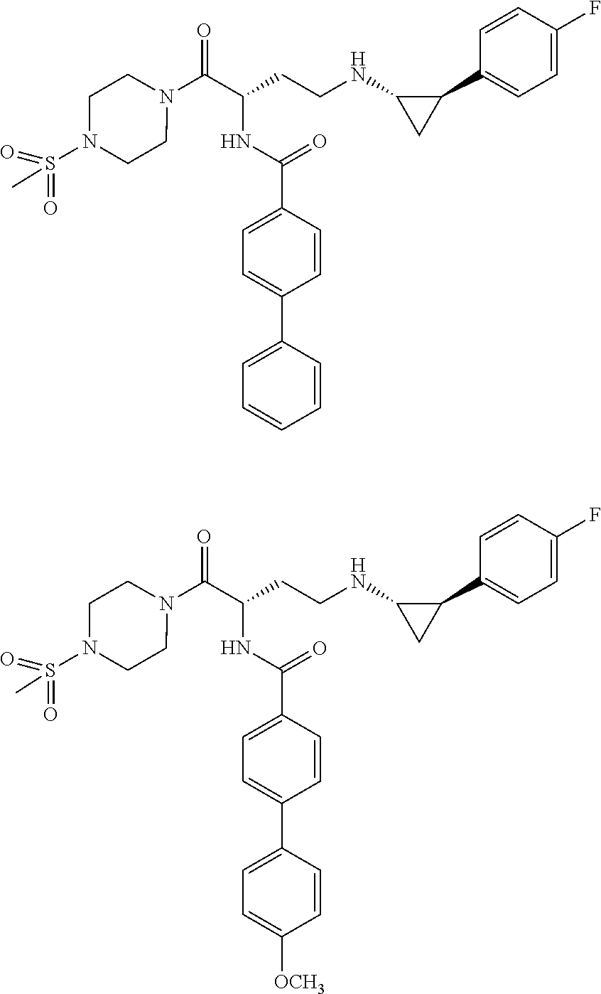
N(C(C(N1CCN(S(=O)(=O)C)CC1)=O)CCNC1CC1C1=CC=C(F)C=C1)C(=O)C1=CC=C(C2=CC=CC=C2)C=C1.N(C(C(N1CCN(S(=O)(=O)C)CC1)=O)CCNC1CC1C1=CC=C(F)C=C1)C(=O)C1=CC=C(C2=CC=C([OCH3])C=C2)C=C1
